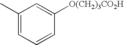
C1(C)=CC=CC([O(CH2)3CO2H])=C1
